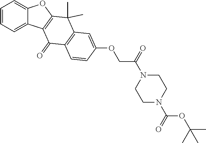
C1=CC=C2C(=C1)OC1=C2C(=O)C2=C(C1(C)C)C=C(OCC(=O)N1CCN(C(OC(C)(C)C)=O)CC1)C=C2
